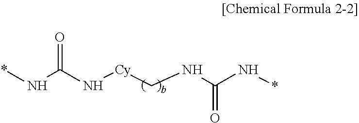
*NC(N[Cy]CNC(N*)=O)=O
